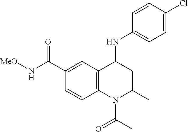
C1=C(C(N[MeO])=O)C=CC2=C1C(NC1=CC=C(Cl)C=C1)CC(C)N2C(C)=O
